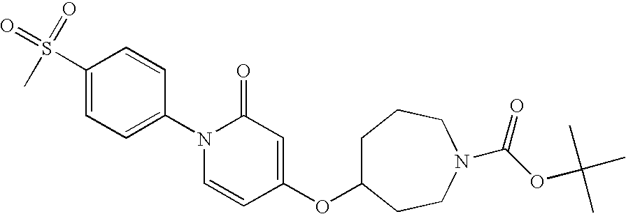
C1(S(=O)(=O)C)=CC=C(N2C=CC(OC3CCCN(C(OC(C)(C)C)=O)CC3)=CC2=O)C=C1
